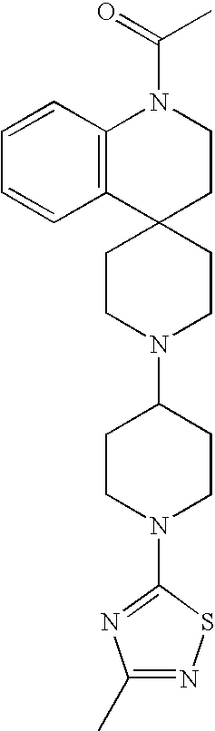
C12(CCN(C3CCN(C4=NC(C)=NS4)CC3)CC1)CCN(C(C)=O)C1=C2C=CC=C1
